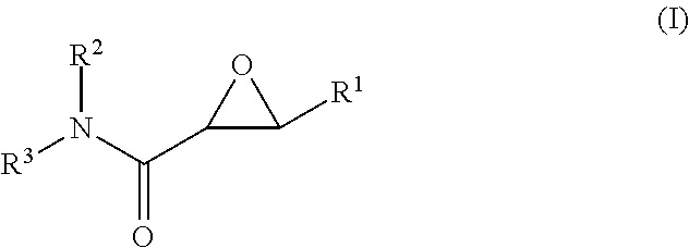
[R3]N(C(C1C([R1])O1)=O)[R2]
